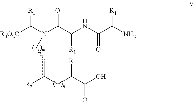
[R1]C(N(C(C(NC(C(N)[R1])=O)[R1])=O)Ccc(CC(C(O)=O)[R])[R2])[R4O2C]
